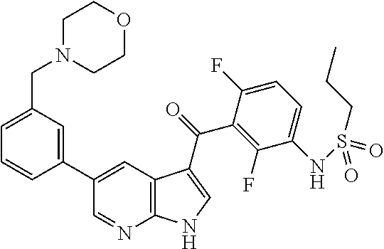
C1=C(CN2CCOCC2)C=C(C2=CC3=C(N=C2)NC=C3C(C2=C(F)C(NS(=O)(CCC)=O)=CC=C2F)=O)C=C1
